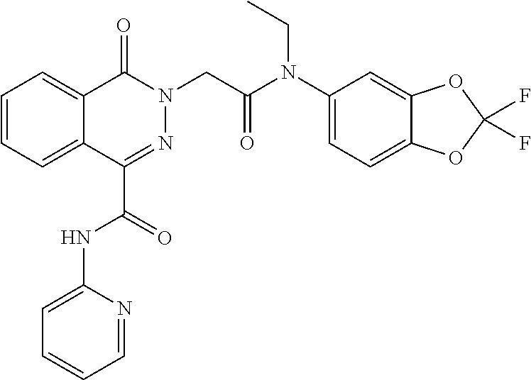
C1(C(NC2=CC=CC=N2)=O)=NN(CC(N(C2=CC=C3C(=C2)OC(F)(F)O3)CC)=O)C(=O)C2=CC=CC=C12
